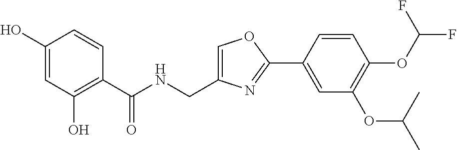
C1(O)=CC(O)=C(C(NCC2=COC(C3=CC(OC(C)C)=C(OC(F)F)C=C3)=N2)=O)C=C1
